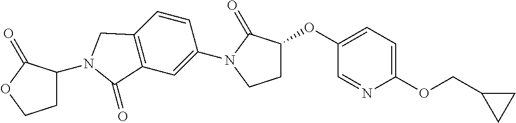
C1(OC2CCN(C3=CC4=C(C=C3)CN(C3CCOC3=O)C4=O)C2=O)=CC=C(OCC2CC2)N=C1
